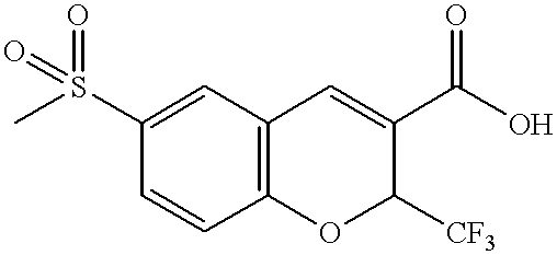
C1=CC2=C(C=C1S(C)(=O)=O)C=C(C(O)=O)C([CF3])O2
